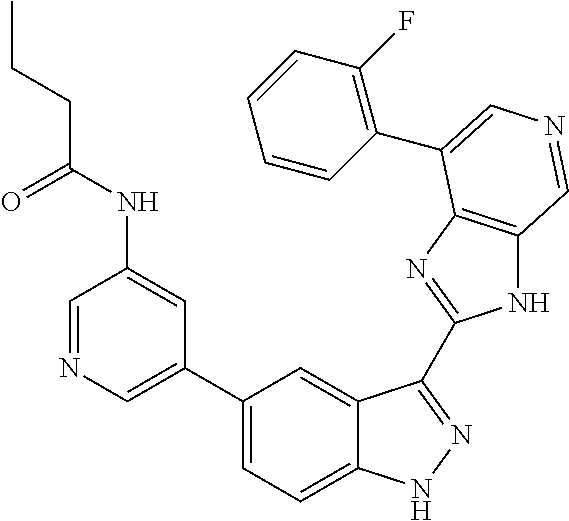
C1(C2=CN=CC(NC(CCC)=O)=C2)=CC=C2C(=C1)C(C1=NC3=C(N1)C=NC=C3C1=C(F)C=CC=C1)=NN2
